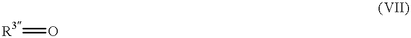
[R3]=O
